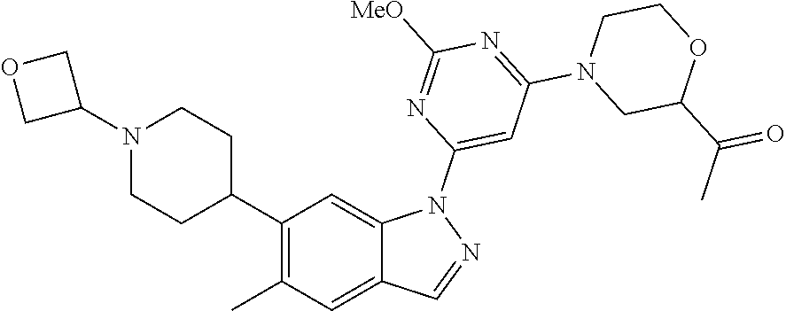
C1(C2CCN(C3COC3)CC2)=C(C)C=C2C(=C1)N(C1=CC(N3CC(C(C)=O)OCC3)=NC([MeO])=N1)N=C2
